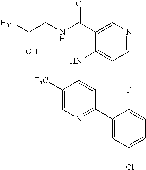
[F3C]C1=CN=C(C2=CC(Cl)=CC=C2F)C=C1NC1=CC=NC=C1C(=O)NCC(O)C
